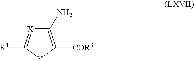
C1(N)=C([COR3])[Y]C([R1])=[X]1
